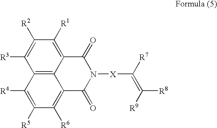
C12=C3C(=C([R1])C([R2])=C1[R3])C(=O)N([X]C(=C([R9])[R8])[R7])C(=O)C3=C([R6])C([R5])=C2[R4]
